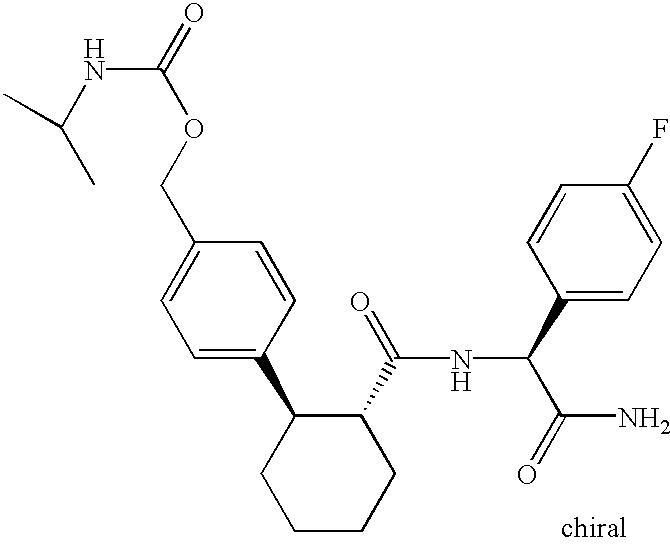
C1=C(C2CCCCC2C(=O)NC(C(N)=O)C2=CC=C(F)C=C2)C=CC(COC(=O)NC(C)C)=C1
